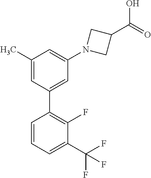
C1=CC=C(C(F)(F)F)C(F)=C1C1=CC(N2CC(C(=O)O)C2)=CC(C)=C1
